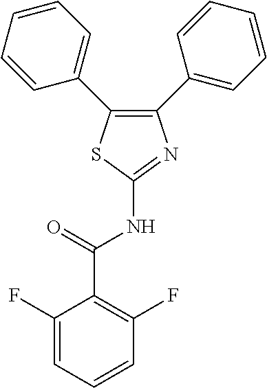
C1(C2=CC=CC=C2)=C(C2=CC=CC=C2)N=C(NC(C2=C(F)C=CC=C2F)=O)S1
